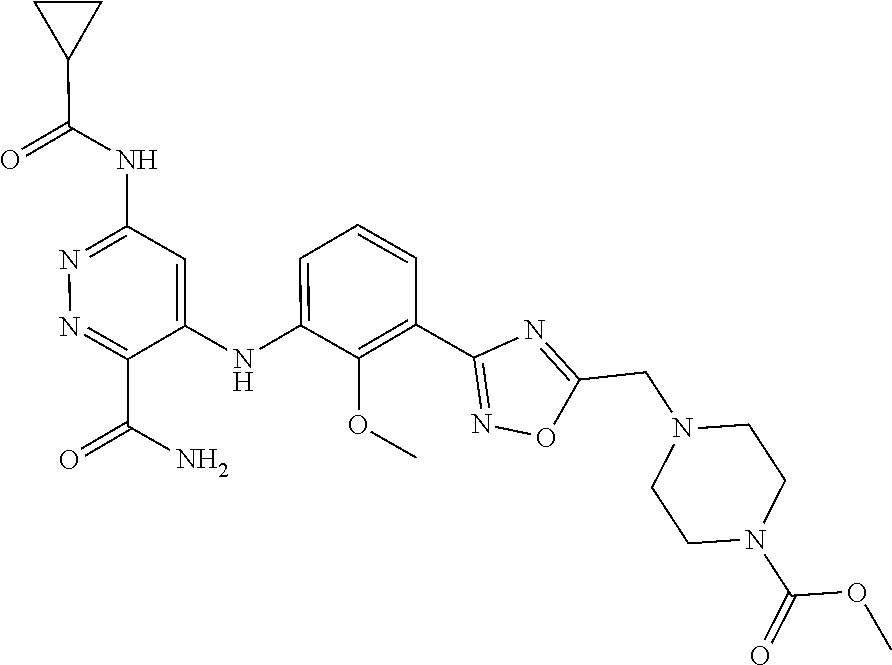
C1=CC=C(NC2=CC(NC(C3CC3)=O)=NN=C2C(N)=O)C(OC)=C1C1=NOC(CN2CCN(C(=O)OC)CC2)=N1
